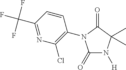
C1(=O)N([H])C(C)(C)C(=O)N1C1=C(Cl)N=C(C(F)(F)F)C=C1
